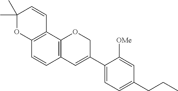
C1(C)(C)OC2=C(C=C1)C1=C(C=C2)C=C(C2=CC=C(CCC)C=C2[OMe])CO1
